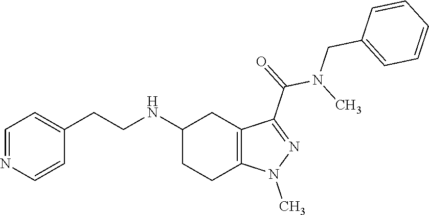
C1(NCCC2=CC=NC=C2)CCC2=C(C1)C(C(N(C)CC1=CC=CC=C1)=O)=NN2C
